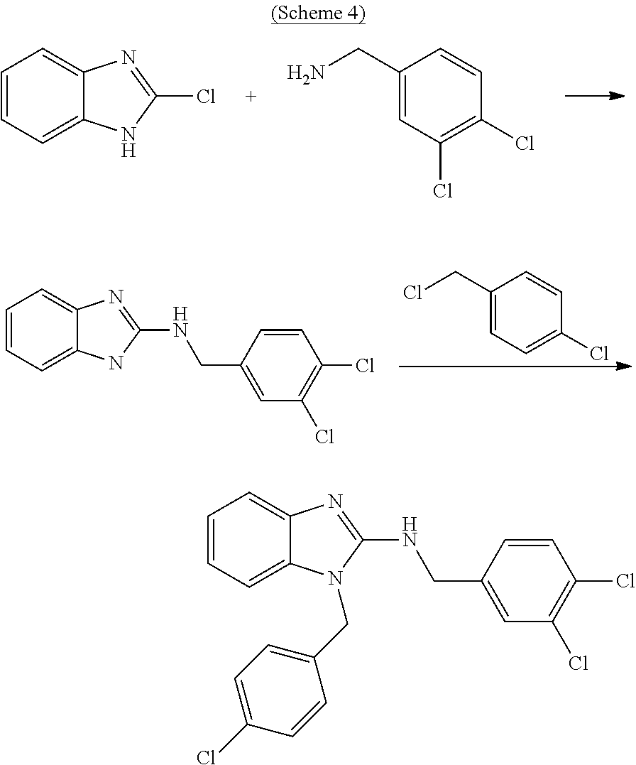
C1=CC=C2C(=C1)N=C(Cl)N2.C1(CN)=CC(Cl)=C(Cl)C=C1.C1(CCl)=CC=C(Cl)C=C1.C1=CC=C2C(=C1)N=C(NCC1=CC(Cl)=C(Cl)C=C1)N2.C1=CC=C2C(=C1)N=C(NCC1=CC(Cl)=C(Cl)C=C1)N2CC1=CC=C(Cl)C=C1
